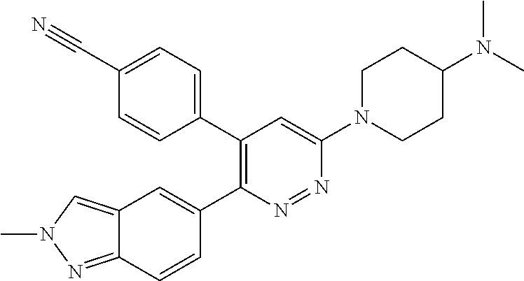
C12=NN(C)C=C1C=C(C1=C(C3=CC=C(C#N)C=C3)C=C(N3CCC(N(C)C)CC3)N=N1)C=C2
